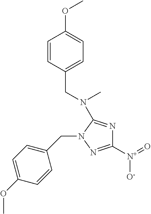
C1=CC(CN(C)C2=NC([N+](=O)[O-])=NN2CC2=CC=C(OC)C=C2)=CC=C1OC
